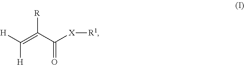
[H]C(=C(C([X][R1])=O)[R])[H]
